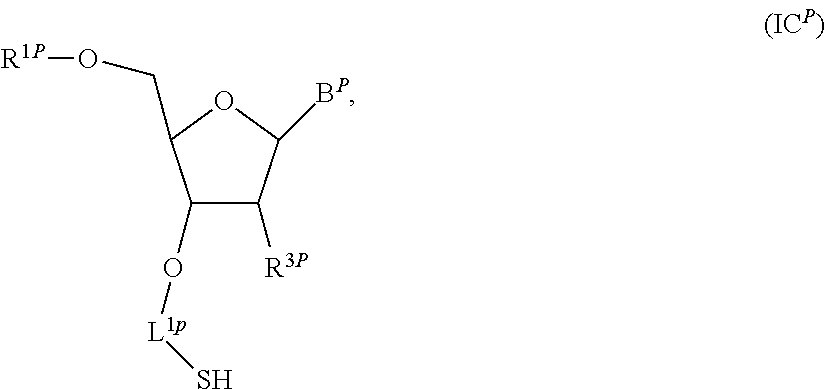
C1(O[L1p]S)C([R3P])C([BP])OC1CO[R1P]
